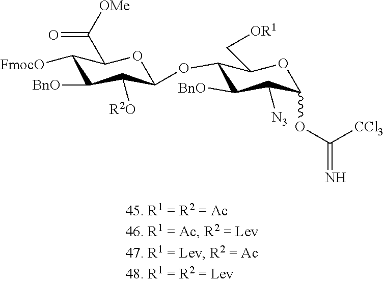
C1([FmocO])C([BnO])C([R2O])C(OC2C([BnO])C([N3])C(OC([CCl3])=N)OC2C[OR1])OC1C([OMe])=O
